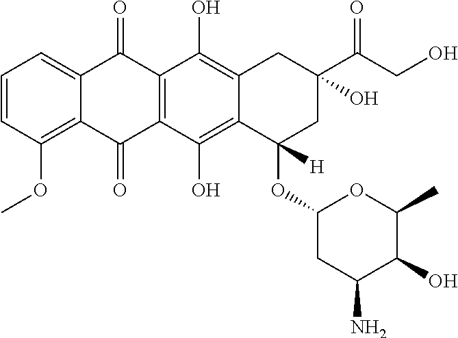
C12=C(OC)C=CC=C1C(=O)C1=C(C2=O)C(O)=C2C(=C1O)CC(O)(C(CO)=O)CC2(OC1CC(N)C(O)C(C)O1)[H]
